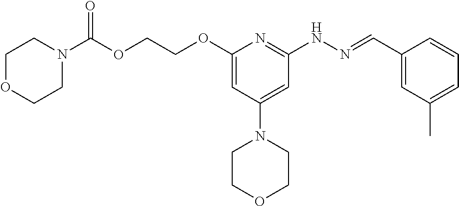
O(C(N1CCOCC1)=O)CCOC1=CC(N2CCOCC2)=CC(NN=CC2=CC(C)=CC=C2)=N1
